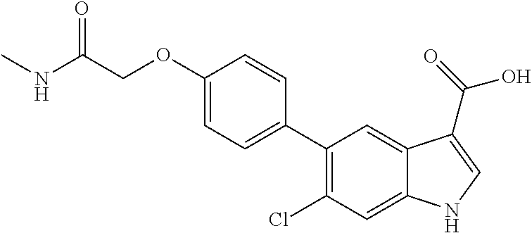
C1(OCC(NC)=O)=CC=C(C2=C(Cl)C=C3C(=C2)C(C(=O)O)=CN3)C=C1
